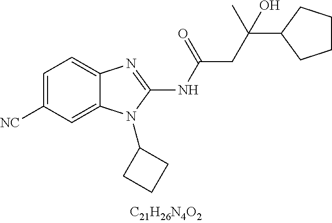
C1=C([CN])C=C2C(=C1)N=C(NC(=O)CC(C)(C1CCCC1)O)N2C1CCC1
